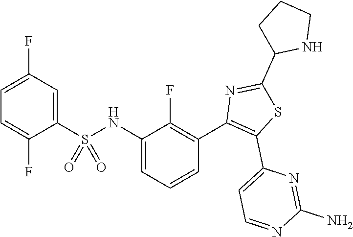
C1=C(F)C(S(NC2=CC=CC(C3=C(C4=CC=NC(N)=N4)SC(C4NCCC4)=N3)=C2F)(=O)=O)=CC(F)=C1
